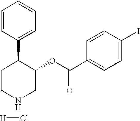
C1CC(C2=CC=CC=C2)C(OC(C2=CC=C(I)C=C2)=O)CN1.[H]Cl
